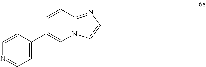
C1=CC2=NC=CN2C=C1C1=CC=NC=C1
